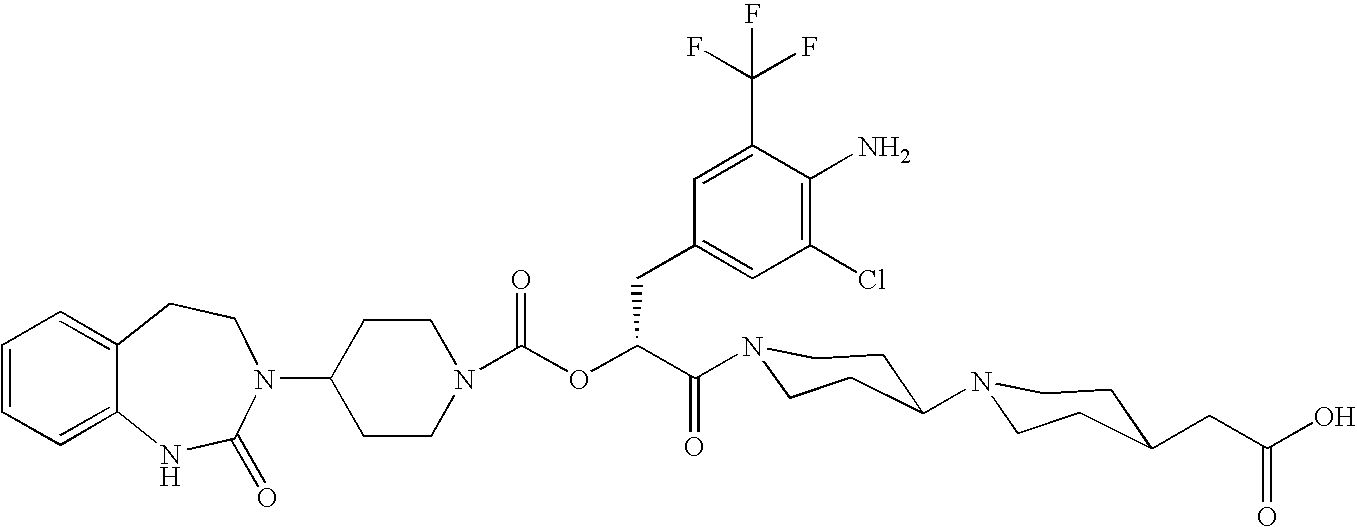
C12=CC=CC=C1NC(=O)N(C1CCN(C(OC(C(=O)N3CCC(N4CCC(CC(O)=O)CC4)CC3)CC3=CC(Cl)=C(N)C(C(F)(F)F)=C3)=O)CC1)CC2
